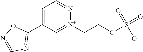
[N+]1(CCOS(=O)([O-])=O)=CC(C2=NC=NO2)=CC=N1
